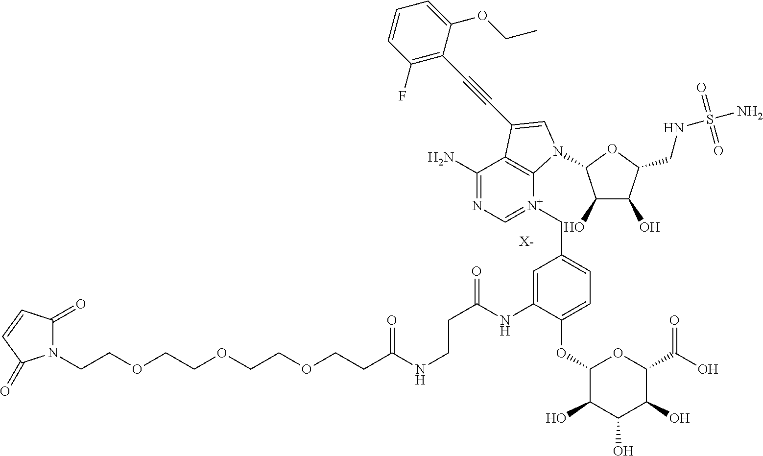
N1(CCOCCOCCOCCC(NCCC(=O)NC2=CC(C[N+]3=CN=C(N)C4=C3N(C3C(O)C(O)C(CNS(N)(=O)=O)O3)C=C4C#CC3=C(F)C=CC=C3OCC)=CC=C2OC2C(O)C(O)C(O)C(C(O)=O)O2)=O)C(=O)C=CC1=O.[X-]
